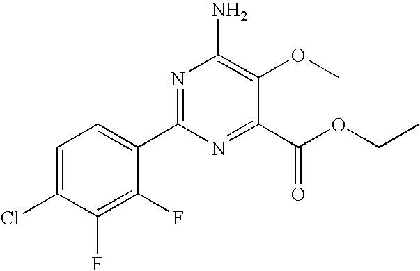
N1=C(C2=CC=C(Cl)C(F)=C2F)N=C(C(OCC)=O)C(OC)=C1N
